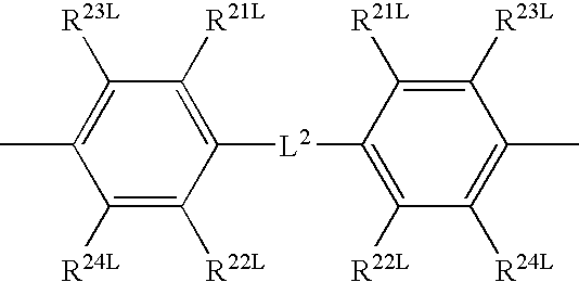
C1([R23L])=C(C)C([R24L])=C([R22L])C([L2]C2=C([R22L])C([R24L])=C(C)C([R23L])=C2[R21L])=C1[R21L]
